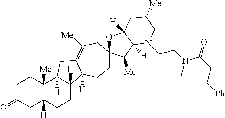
C1C(=O)CC2([H])C([Me])(C1)C1([H])C([H])(CC2)C2([H])C(=C([Me])CC3(OC4([H])C([H])(C3[Me])N(CCN(C(CC[Ph])=O)C)CC([Me])C4)CC2)C1
